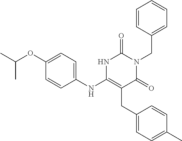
C1(OC(C)C)=CC=C(NC2=C(CC3=CC=C(C)C=C3)C(=O)N(CC3=CC=CC=C3)C(=O)N2)C=C1
